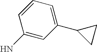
C1(N)=CC(C2CC2)=CC=C1
